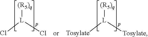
Cl[L](Cl)[(R5)q].[Tosylate][L]([Tosylate])[(R5)q]
